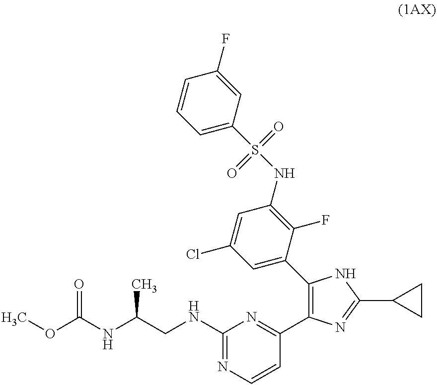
C1(NCC(NC(OC)=O)C)=NC=CC(C2=C(C3=CC(Cl)=CC(NS(=O)(=O)C4=CC=CC(F)=C4)=C3F)NC(C3CC3)=N2)=N1
